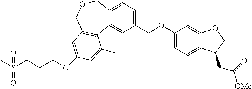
C1(COC2=CC=C3C(=C2)OCC3CC([OMe])=O)=CC=C2C(=C1)C1=C(COC2)C=C(OCCCS(C)(=O)=O)C=C1C
